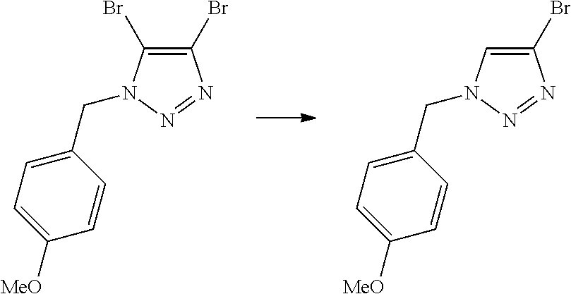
C1(Br)=C(Br)N(CC2=CC=C([MeO])C=C2)N=N1.C1(Br)=CN(CC2=CC=C([MeO])C=C2)N=N1
